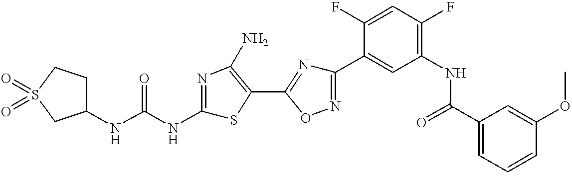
C1(NC(NC2=NC(N)=C(C3=NC(C4=CC(NC(C5=CC=CC(OC)=C5)=O)=C(F)C=C4F)=NO3)S2)=O)CCS(=O)(=O)C1
